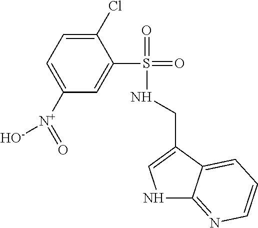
C1=C([N+]([O-])=O)C=C(S(=O)(=O)NCC2=CNC3=NC=CC=C23)C(Cl)=C1
